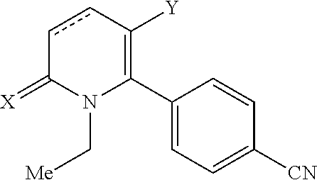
C1(C2=C([Y])ccC(=[X])N2C[Me])=CC=C([CN])C=C1
